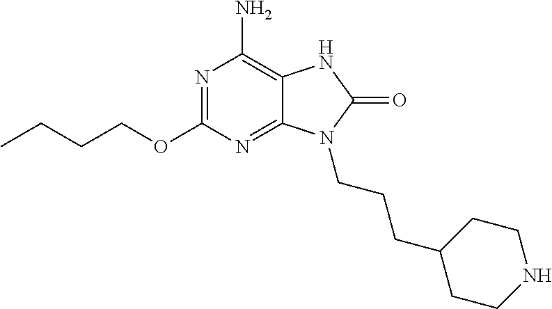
N1=C(OCCCC)N=C2C(=C1N)NC(=O)N2CCCC1CCNCC1
